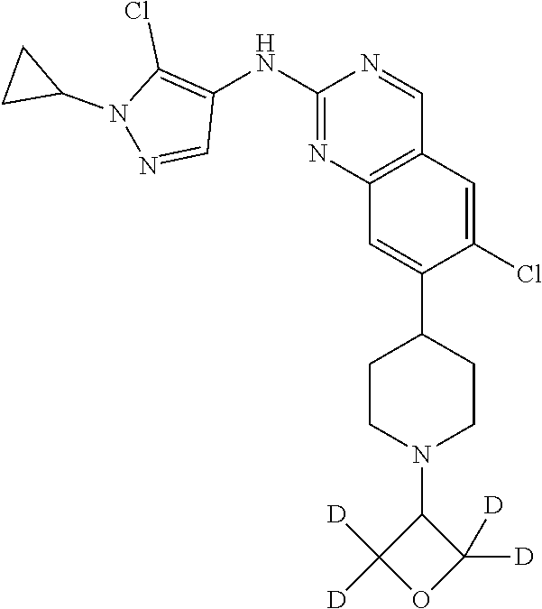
C12=C(C=C(Cl)C(C3CCN(C4C([D])([D])OC4([D])[D])CC3)=C1)C=NC(NC1=C(Cl)N(C3CC3)N=C1)=N2
